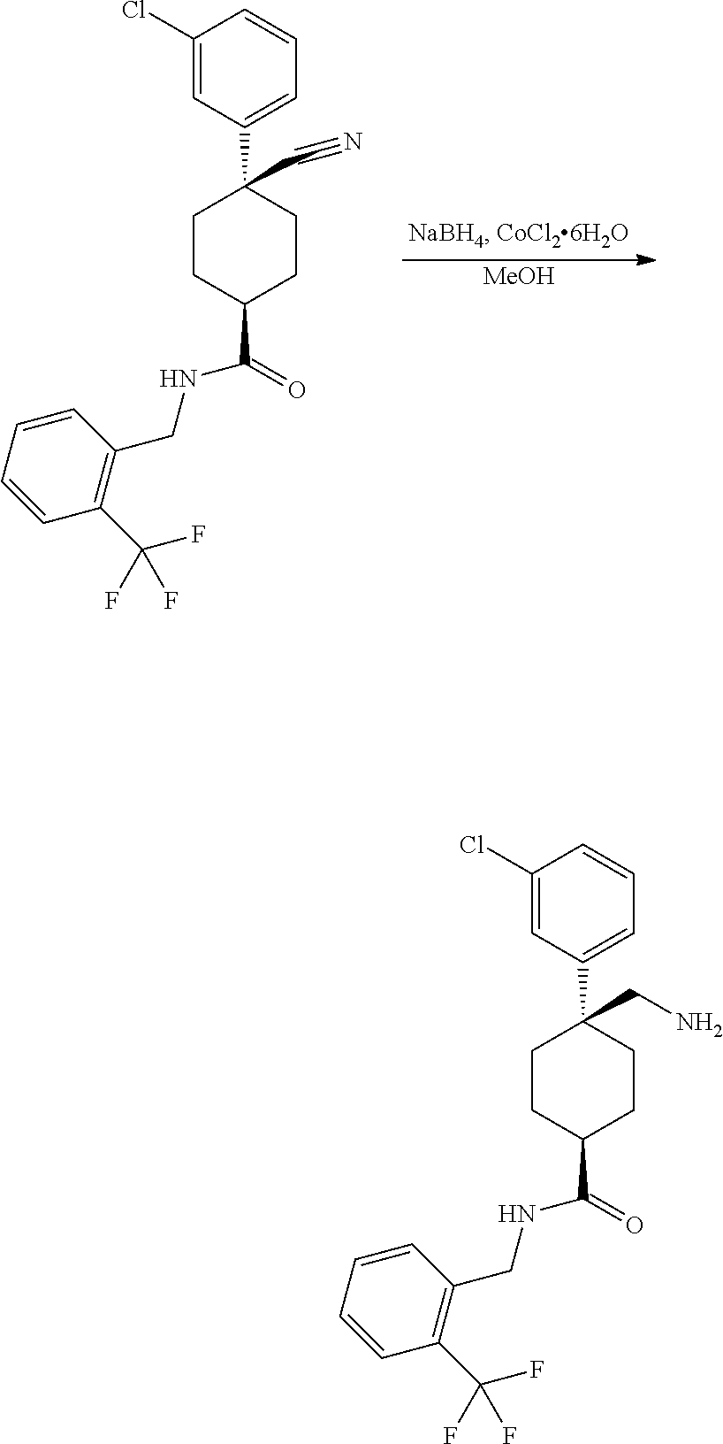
[MeOH].C1(Cl)=CC(C2(C#N)CCC(C(=O)NCC3=C(C(F)(F)F)C=CC=C3)CC2)=CC=C1.C1(Cl)=CC(C2(CN)CCC(C(=O)NCC3=C(C(F)(F)F)C=CC=C3)CC2)=CC=C1
